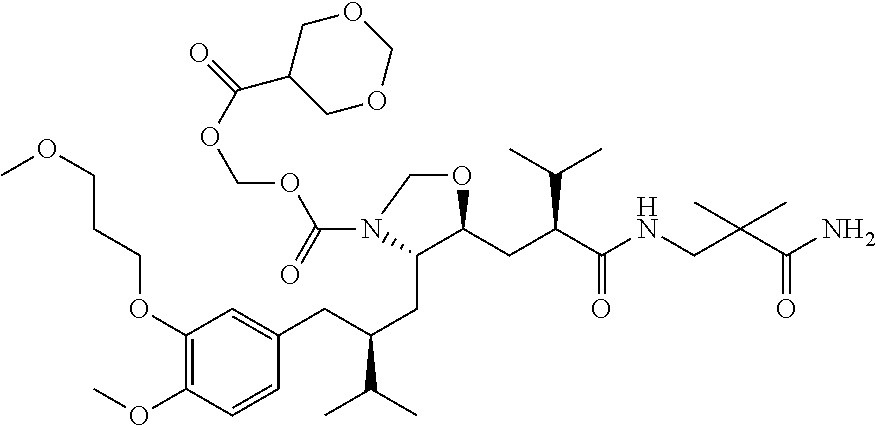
C1(OCCCOC)=C(OC)C=CC(CC(CC2C(CC(C(NCC(C(N)=O)(C)C)=O)C(C)C)OCN2C(OCOC(=O)C2COCOC2)=O)C(C)C)=C1
